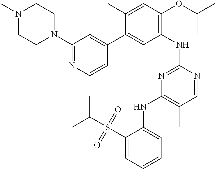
C1(NC2=NC(NC3=CC=CC=C3S(C(C)C)(=O)=O)=C(C)C=N2)=C(OC(C)C)C=C(C)C(C2=CC(N3CCN(C)CC3)=NC=C2)=C1
